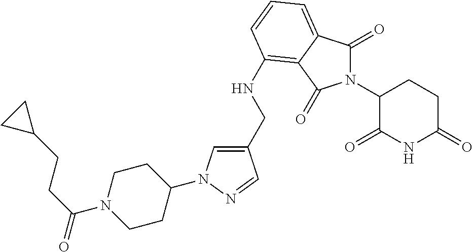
C1(CNC2=C3C(=CC=C2)C(=O)N(C2C(=O)NC(=O)CC2)C3=O)=CN(C2CCN(C(CCC3CC3)=O)CC2)N=C1
